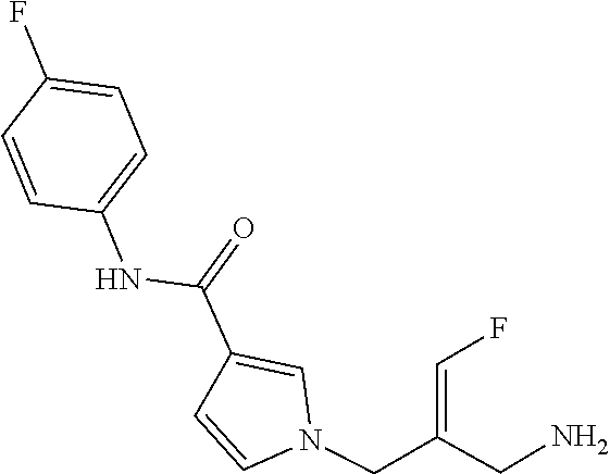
N1(CC(CN)=CF)C=CC(C(=O)NC2=CC=C(F)C=C2)=C1
